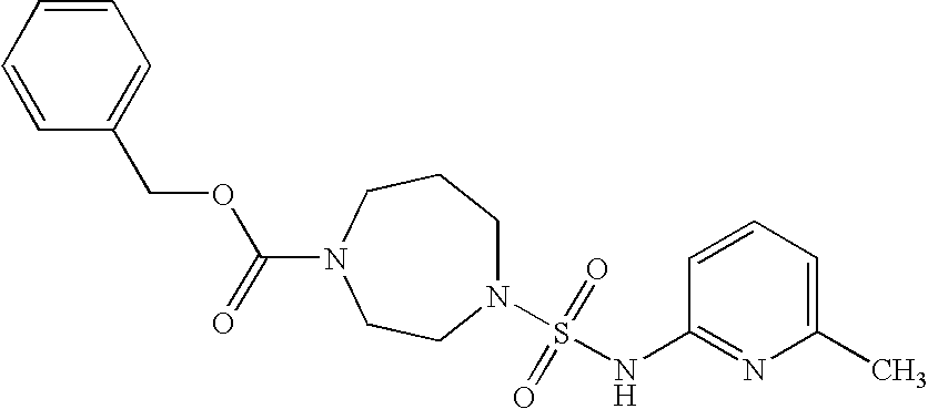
N1(S(=O)(=O)NC2=NC(C)=CC=C2)CCCN(C(=O)OCC2=CC=CC=C2)CC1
